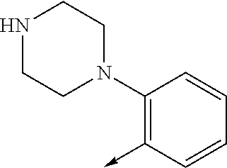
C1(N2CCNCC2)=C(->C)C=CC=C1
